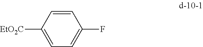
C1=CC([EtO2C])=CC=C1F
